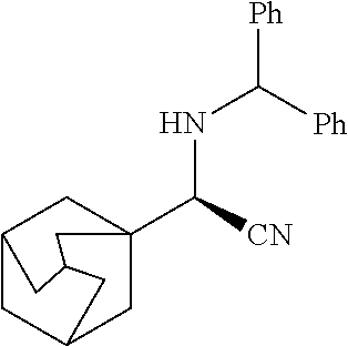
N(C([Ph])[Ph])C(C12CC3CC(C1)CC(C2)C3)[CN]
